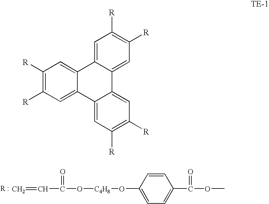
C=CC(O[C4H8]OC1=CC=C(C(OC)=O)C=C1)=O.C1([R])=C([R])C=C2C(=C1)C1=CC([R])=C([R])C=C1C1=CC([R])=C([R])C=C21
